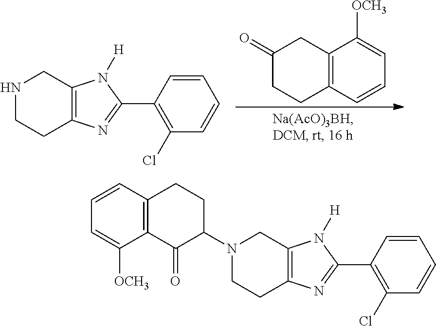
N1(C2CCC3=C(C2=O)C([OCH3])=CC=C3)CCC2=C(C1)N([H])C(C1=C(Cl)C=CC=C1)=N2.C1(=O)CCC2=C(C1)C([OCH3])=CC=C2.N1CCC2=C(C1)N([H])C(C1=C(Cl)C=CC=C1)=N2
